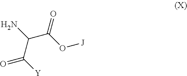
C(C(N)C([Y])=O)(O[J])=O
